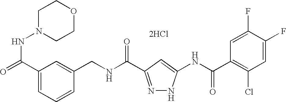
C(NC(=O)C1=NNC(NC(C2=C(Cl)C=C(F)C(F)=C2)=O)=C1)C1=CC(C(=O)NN2CCOCC2)=CC=C1.[2HCl]
